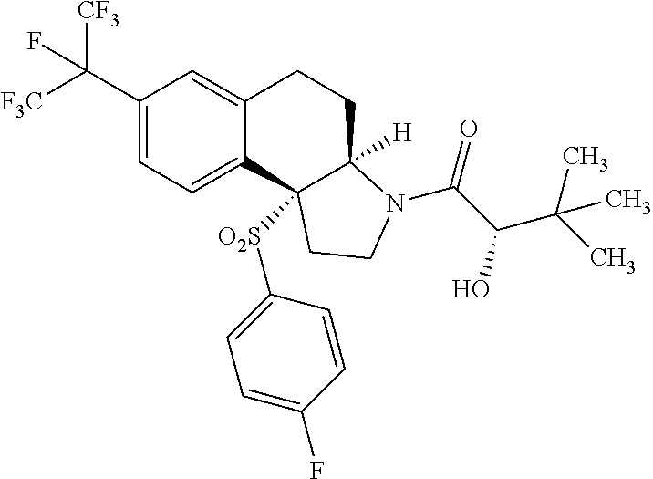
C(C1=CC=C2C(=C1)CCC1([H])C2([O2S]C2=CC=C(F)C=C2)CCN1C(=O)C(C(C)(C)C)O)([F3C])([CF3])F
